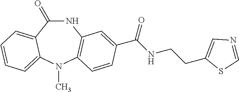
N1C(=O)C2=CC=CC=C2N(C)C2=C1C=C(C(NCCC1=CN=CS1)=O)C=C2
